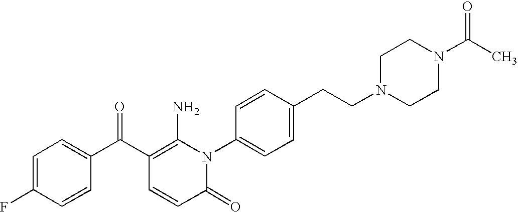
C1=C(F)C=CC(C(C2=C(N)N(C3=CC=C(CCN4CCN(C(C)=O)CC4)C=C3)C(=O)C=C2)=O)=C1
